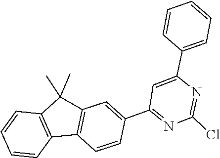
ClC1=NC(C2=CC=CC=C2)=CC(C2=CC3=C(C=C2)C2=C(C=CC=C2)C3(C)C)=N1
